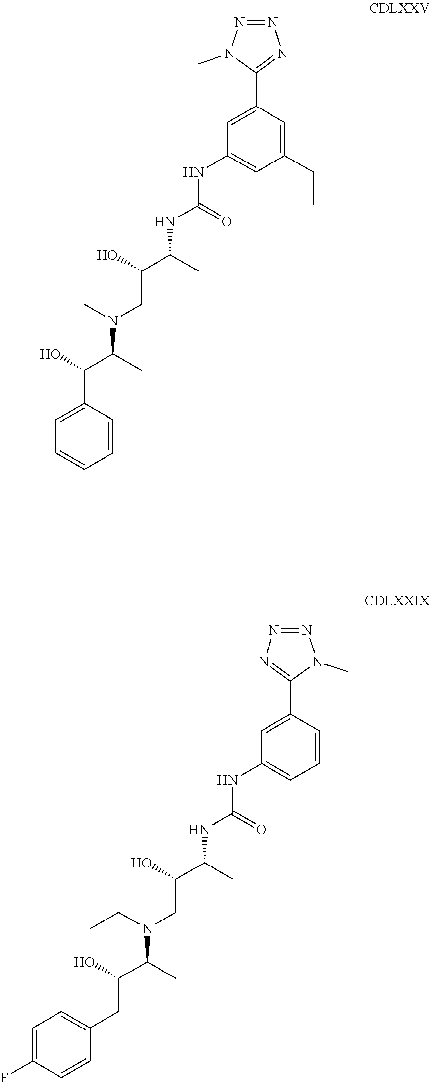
N(C(=O)NC1=CC=CC(C2=NN=NN2C)=C1)C(C(O)CN(CC)C(C(CC1=CC=C(F)C=C1)O)C)C.N(C(=O)NC1=CC(CC)=CC(C2=NN=NN2C)=C1)C(C(O)CN(C)C(C(C1=CC=CC=C1)O)C)C
